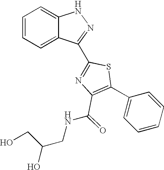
C1=CC=C2C(=C1)NN=C2C1=NC(C(NCC(CO)O)=O)=C(C2=CC=CC=C2)S1
